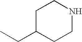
C1C(CC)CCNC1
